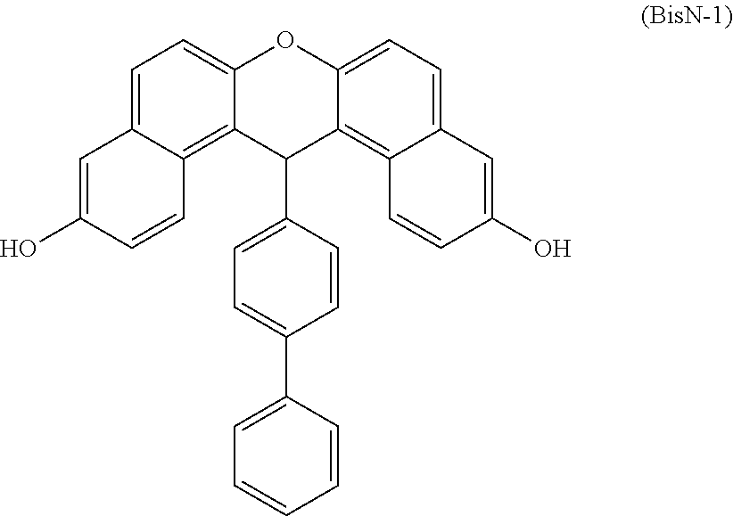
C1(C2=CC=C(C3=CC=CC=C3)C=C2)C2=C3C=CC(O)=CC3=CC=C2OC2=CC=C3C=C(O)C=CC3=C12
